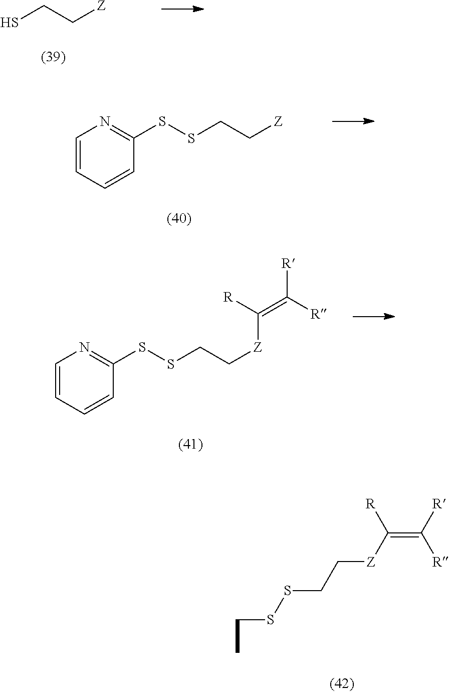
SCC[Z].C1=CC=CC(SSCC[Z])=N1.C1=CC=CC(SSCC[Z]C(=C([R])[R])[R])=N1.C(=C([R])[R])([Z]CCSSCC)[R]
